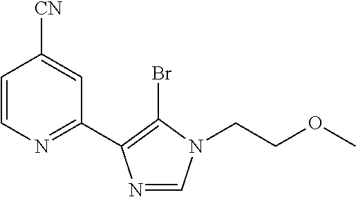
C1=CN=C(C2=C(Br)N(CCOC)C=N2)C=C1[CN]
